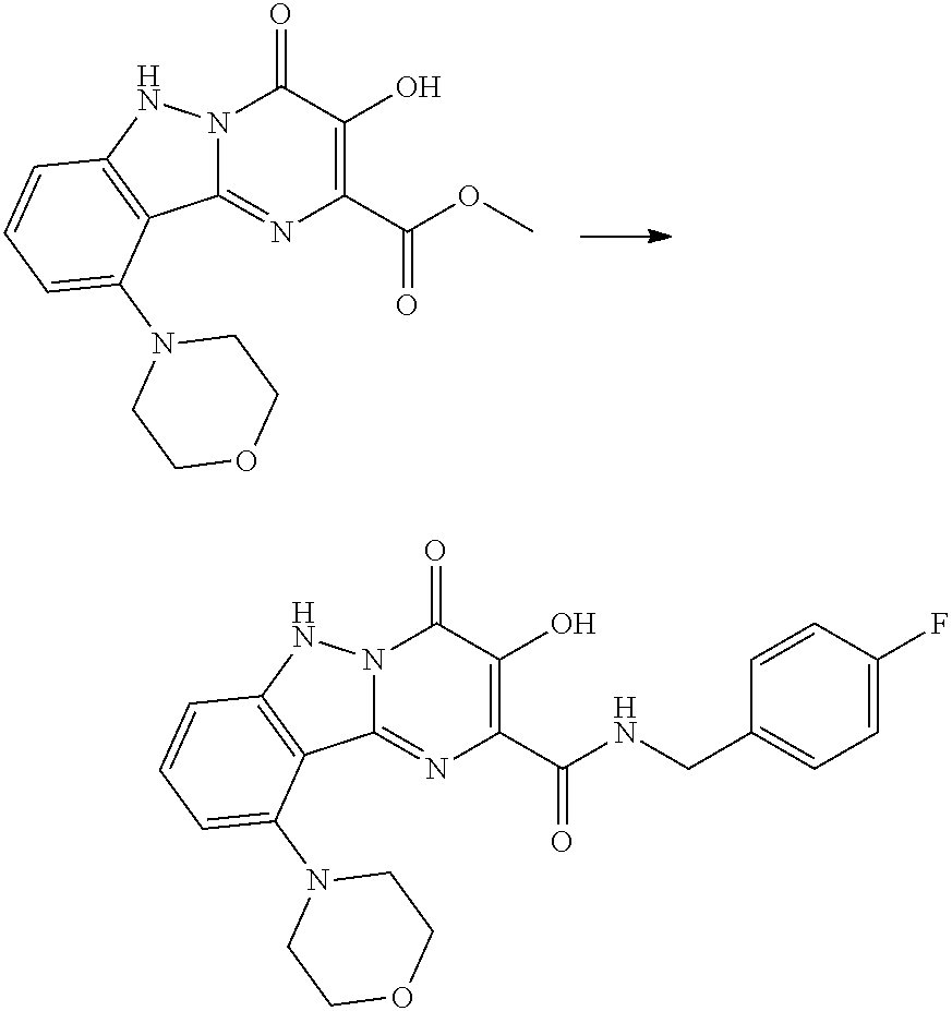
N12C(=NC(C(OC)=O)=C(O)C1=O)C1=C(N2)C=CC=C1N1CCOCC1.N12C(=NC(C(NCC3=CC=C(F)C=C3)=O)=C(O)C1=O)C1=C(N2)C=CC=C1N1CCOCC1
